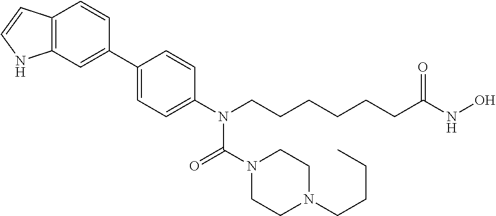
C12=C(C=C(C3=CC=C(N(CCCCCCC(NO)=O)C(N4CCN(CCCC)CC4)=O)C=C3)C=C1)NC=C2
